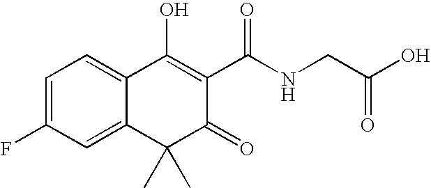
C1=C(F)C=C2C(=C1)C(O)=C(C(NCC(O)=O)=O)C(=O)C2(C)C
